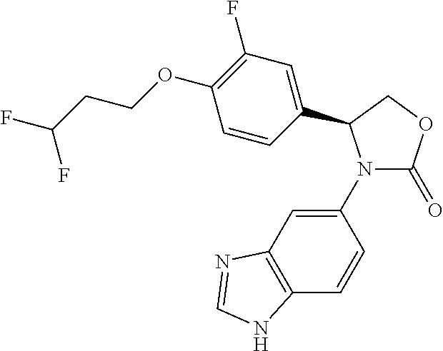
C1(N2C(=O)OCC2C2=CC(F)=C(OCCC(F)F)C=C2)=CC2=C(C=C1)NC=N2
